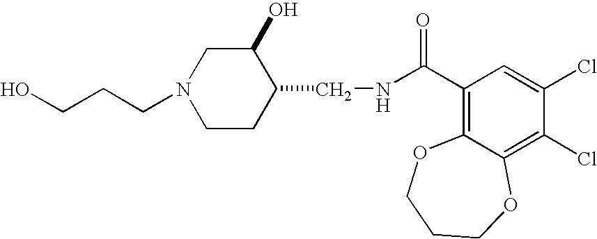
C(N1CCC(CNC(C2=C3C(=C(Cl)C(Cl)=C2)OCCCO3)=O)C(O)C1)CCO
